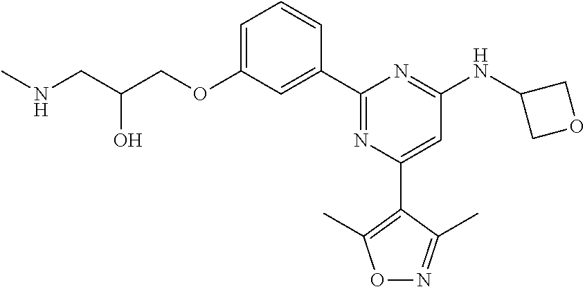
C1=C(OCC(CNC)O)C=C(C2=NC(C3=C(C)ON=C3C)=CC(NC3COC3)=N2)C=C1
